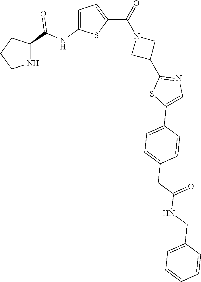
C1CNC(C(NC2=CC=C(C(=O)N3CC(C4=NC=C(C5=CC=C(CC(NCC6=CC=CC=C6)=O)C=C5)S4)C3)S2)=O)C1
